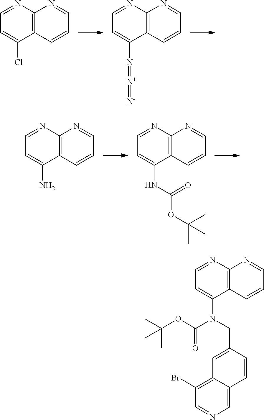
C12=C(N=CC=C1N(C(=O)OC(C)(C)C)CC1=CC3=C(Br)C=NC=C3C=C1)N=CC=C2.C12=C(N=CC=C1Cl)N=CC=C2.C12=C(N=CC=C1N=[N+]=[N-])N=CC=C2.C12=C(N=CC=C1N)N=CC=C2.C12=C(N=CC=C1NC(=O)OC(C)(C)C)N=CC=C2
